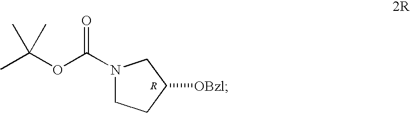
N1(C(OC(C)(C)C)=O)CCC([OBzl])C1.[R]
